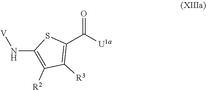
C1(N[V])=C([R2])C([R3])=C(C(=O)[U1a])S1
